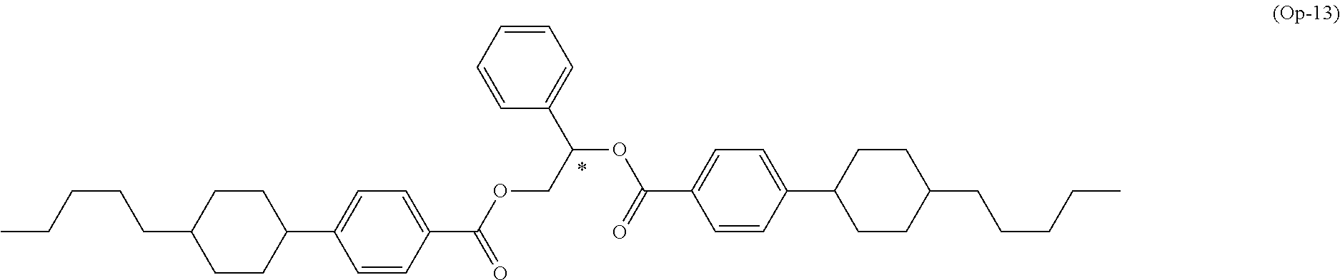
C1=CC(C(OCC(OC(C2=CC=C(C3CCC(CCCCC)CC3)C=C2)=O)C2=CC=CC=C2)=O)=CC=C1C1CCC(CCCCC)CC1
